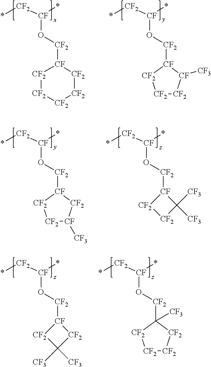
*[CF2][CF](*)O[CF2][CF]1[CF2][CF2][CF2][CF2][CF2]1.*[CF2][CF](*)O[CF2][CF]1[CF2][CF2][CF2][CF]1[CF3].*[CF2][CF](*)O[CF2][CF]1[CF2][CF2]C1([CF3])[CF3].*[CF2][CF](*)O[CF2][CF]1[CF2][CF2][CF]([CF3])[CF2]1.*[CF2][CF](*)O[CF2][CF]1[CF2]C([CF3])([CF3])[CF2]1.*[CF2][CF](*)O[CF2]C1([CF3])[CF2][CF2][CF2][CF2]1
